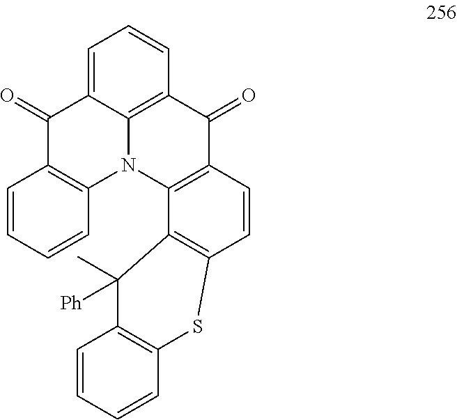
C1=C2C3=C(C=C1)C(=O)C1=C(N3C3=C(C2=O)C=CC=C3)C2=C(C=C1)SC1=C(C2([Ph])C)C=CC=C1
